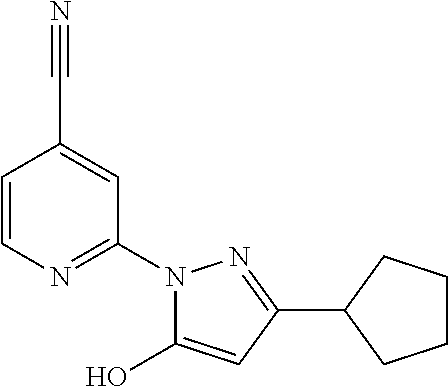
C1=CN=C(N2C(O)=CC(C3CCCC3)=N2)C=C1C#N
